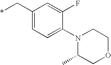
C1(C*)=CC=C(N2C(C)COCC2)C(F)=C1
